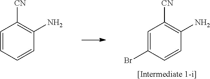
C1=C(Br)C=CC(N)=C1[CN].C1=CC=CC(N)=C1[CN]
